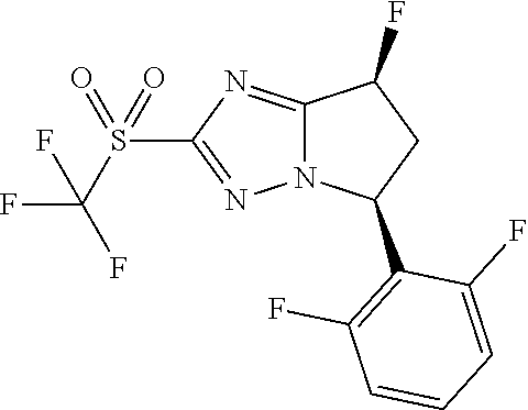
S(C1=NN2C(=N1)C(F)CC2C1=C(F)C=CC=C1F)(C(F)(F)F)(=O)=O
